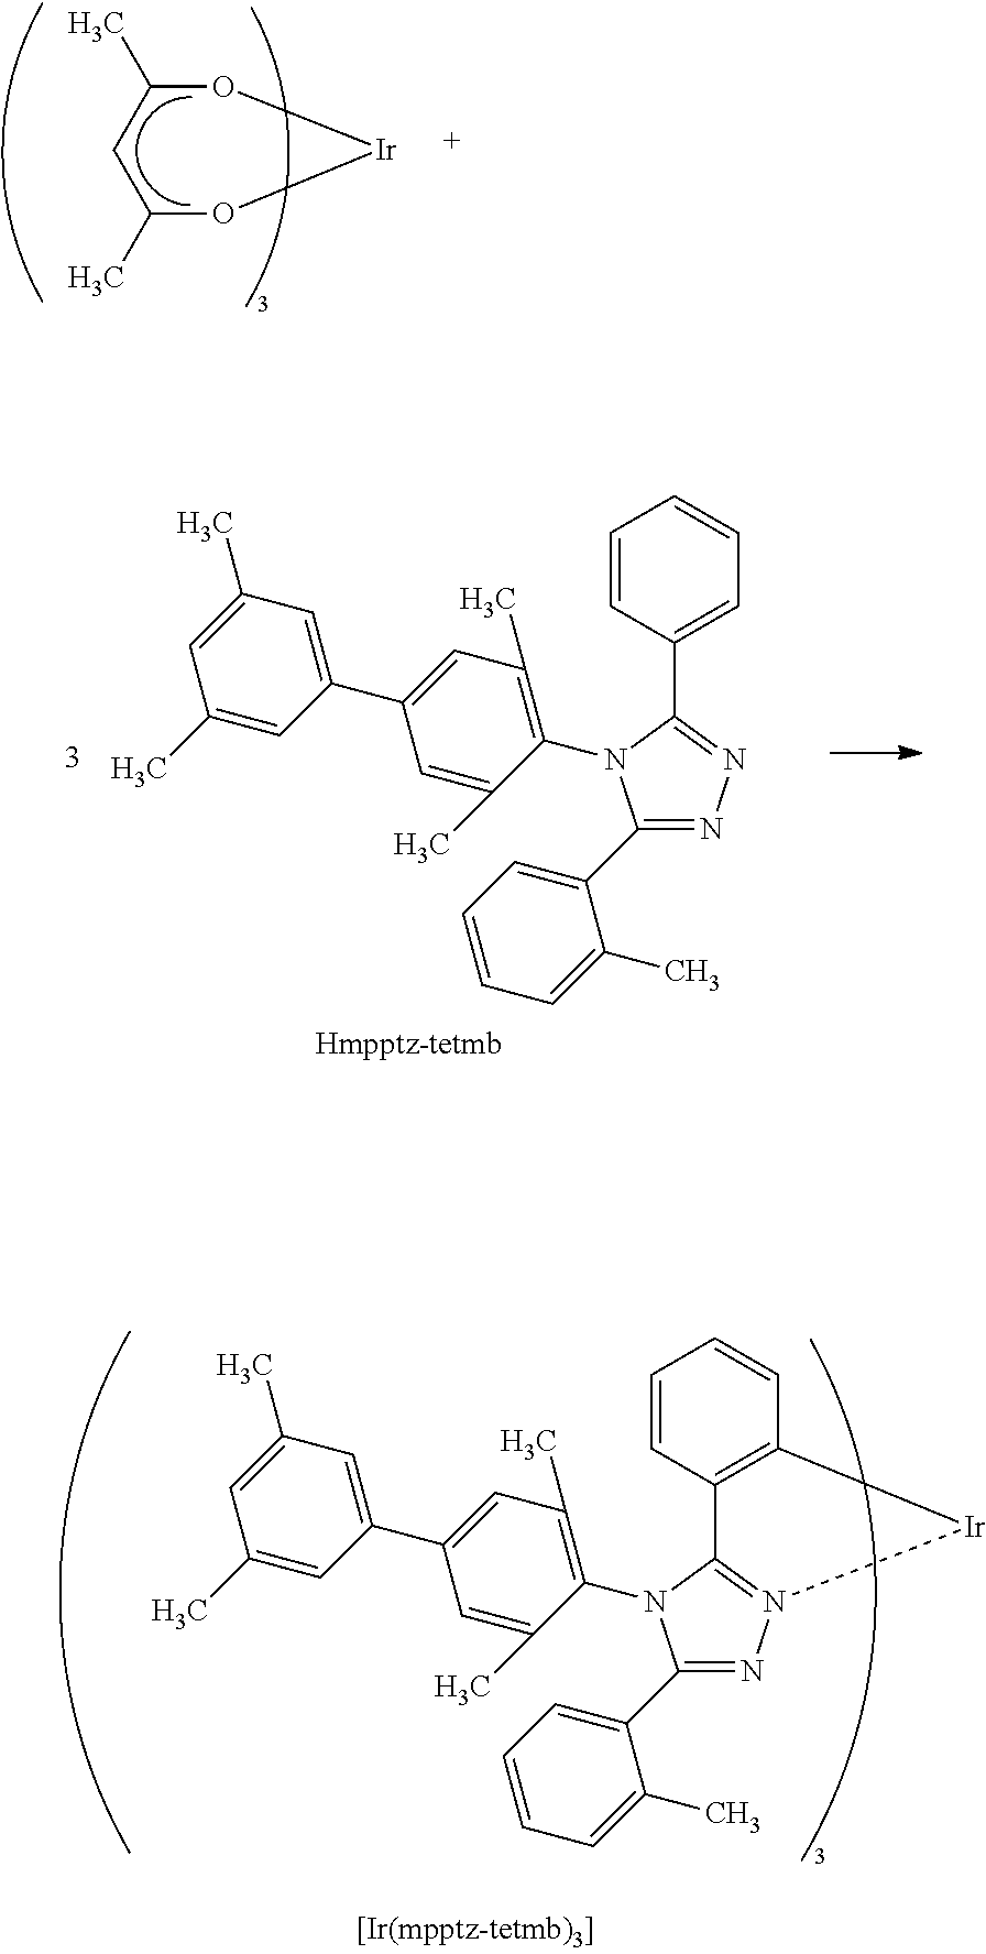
C1(C2=CC=CC=C2C)=NN2=C(N1C1=C(C)C=C(C3=CC(C)=CC(C)=C3)C=C1C)C1=C(C=CC=C1)[Ir]2.C1(C)O[Ir]OC(C)C1.C1(C2=CC=CC=C2C)=NN=C(C2=CC=CC=C2)N1C1=C(C)C=C(C2=CC(C)=CC(C)=C2)C=C1C
